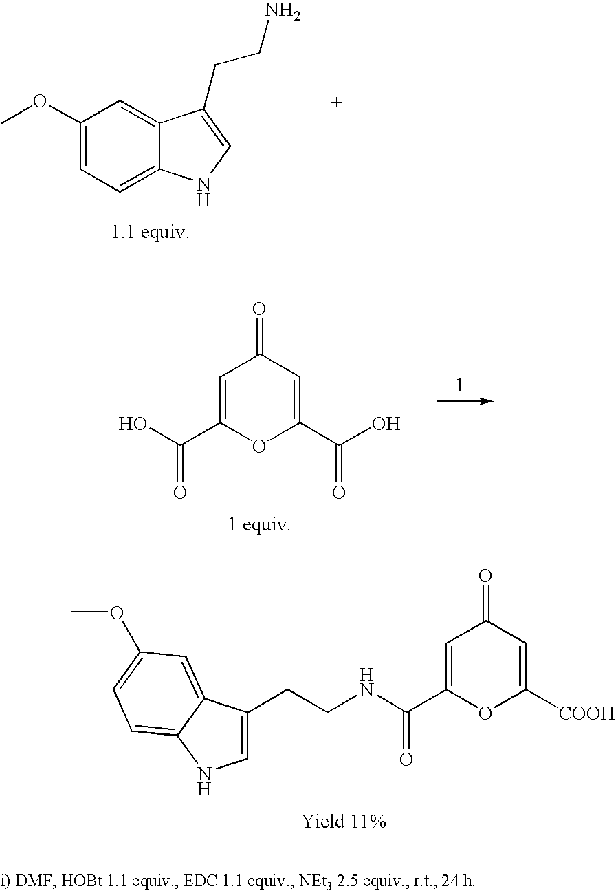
C1=C(C(NCCC2=CNC3=CC=C(OC)C=C23)=O)OC([COOH])=CC1=O.C1(OC)=CC=C2C(=C1)C(CCN)=CN2.C1=C(C(O)=O)OC(C(O)=O)=CC1=O
